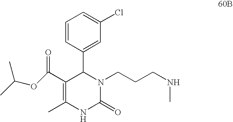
C1(C(OC(C)C)=O)=C(C)NC(=O)N(CCCNC)C1C1=CC(Cl)=CC=C1
